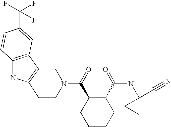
C12=C(C=C(C(F)(F)F)C=C1)C1=C(N2)CCN(C(C2CCCCC2C(NC2(C#N)CC2)=O)=O)C1
